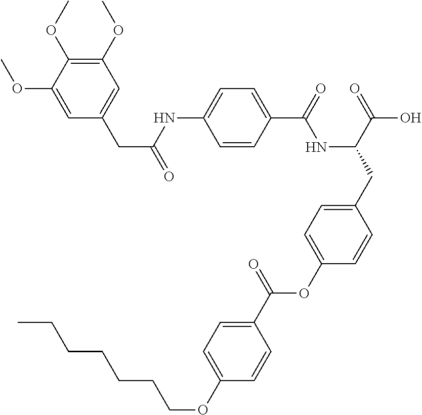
C1=CC(C(=O)NC(CC2=CC=C(OC(C3=CC=C(OCCCCCCC)C=C3)=O)C=C2)C(=O)O)=CC=C1NC(CC1=CC(OC)=C(OC)C(OC)=C1)=O
